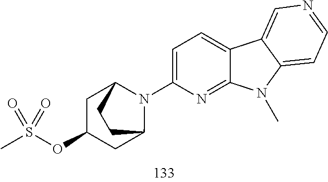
C1=C(N2C3CC(OS(C)(=O)=O)CC2CC3)N=C2C(=C1)C1=CN=CC=C1N2C
